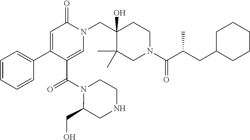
C1=CC=CC(C2=CC(=O)N(CC3(O)C(C)(C)CN(C(C(CC4CCCCC4)C)=O)CC3)C=C2C(=O)N2C(CO)CNCC2)=C1
